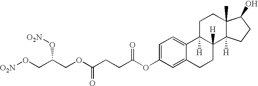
C1=C2C(=CC=C1OC(=O)CCC(OCC(O[O2N])CO[O2N])=O)C1([H])C([H])(CC2)C2([H])C(C)(CC1)C(O)CC2
